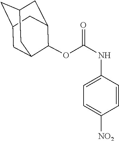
C1C2CC3CC(C(OC(NC4=CC=C([NO2])C=C4)=O)C1C3)C2
